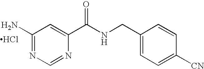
C1(N)=NC=NC(C(NCC2=CC=C([CN])C=C2)=O)=C1.Cl
